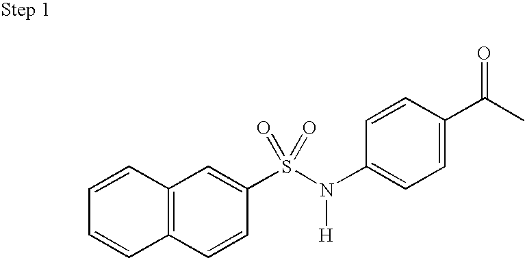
C12=C(C=CC(S(N(C3=CC=C(C(C)=O)C=C3)[H])(=O)=O)=C1)C=CC=C2
